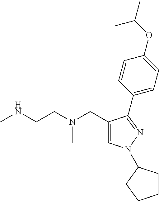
C1=C(CN(CCNC)C)C(C2=CC=C(OC(C)C)C=C2)=NN1C1CCCC1
